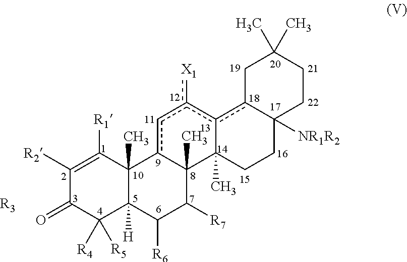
C1([R2])=C([R1])C2(C)C([H])(C([R4])([R5])C1=O)C([R6])C([R7])C1(C)c2cc([X1])c2c3C([NR1R2])(CCC12C)CCC(C)(C)C3.[R3]
